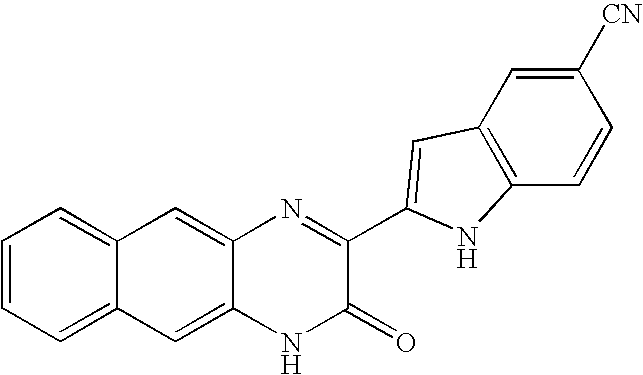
C1=C2C(=CC3=CC=CC=C13)N=C(C1=CC3=C(C=CC([CN])=C3)N1)C(=O)N2
